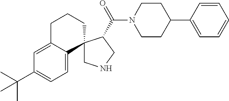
C1NCC(C(N2CCC(C3=CC=CC=C3)CC2)=O)C12C1=CC=C(C(C)(C)C)C=C1CCC2
